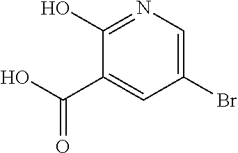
BrC1=CN=C(O)C(C(O)=O)=C1
